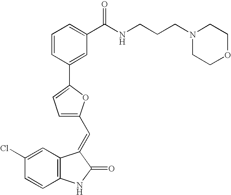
C1(Cl)=CC2=C(C=C1)NC(=O)C2=CC1=CC=C(C2=CC(C(NCCCN3CCOCC3)=O)=CC=C2)O1
